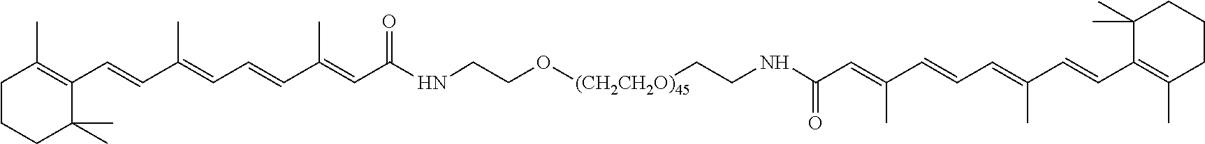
C1CCC(C)(C)C(C=CC(=CC=CC(=CC(NCCO[(CH2CH2O)45]CCNC(C=C(C)C=CC=C(C)C=CC2=C(C)CCCC2(C)C)=O)=O)C)C)=C1C
